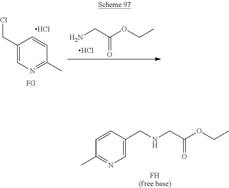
C1=CC(CNCC(OCC)=O)=CN=C1C.F.C1(CCl)=CN=C(C)C=C1.Cl.NCC(OCC)=O.Cl
